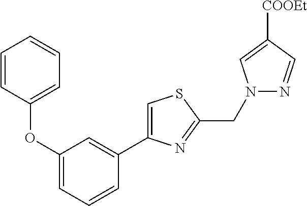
C1(OC2=CC=CC=C2)=CC=CC(C2=CSC(CN3N=CC([COOEt])=C3)=N2)=C1
